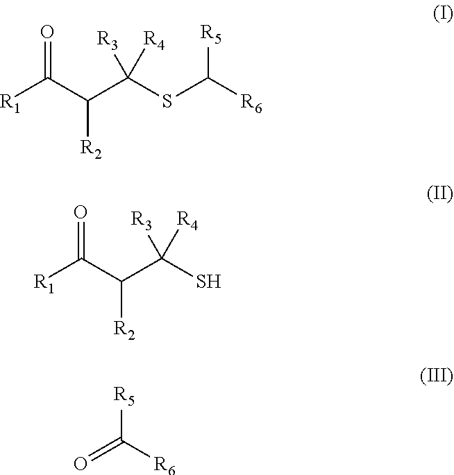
[R5]C(SC(C(C([R1])=O)[R2])([R3])[R4])[R6].[R1]C(C(C([R3])([R4])S)[R2])=O.C(=O)([R5])[R6]
